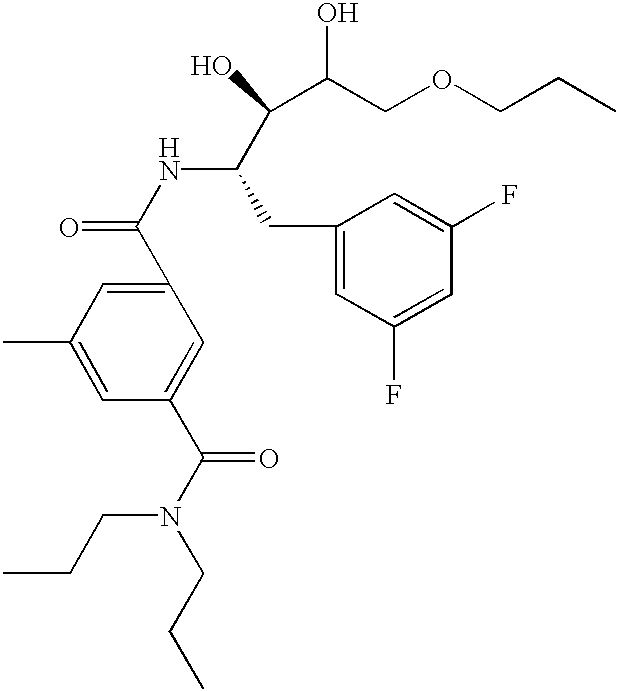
C1(C(NC(CC2=CC(F)=CC(F)=C2)C(C(O)COCCC)O)=O)=CC(C)=CC(C(N(CCC)CCC)=O)=C1
